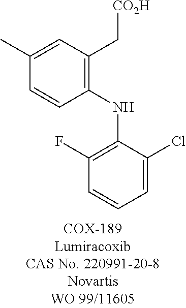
C1(C)=CC(C[CO2H])=C(NC2=C(F)C=CC=C2Cl)C=C1
